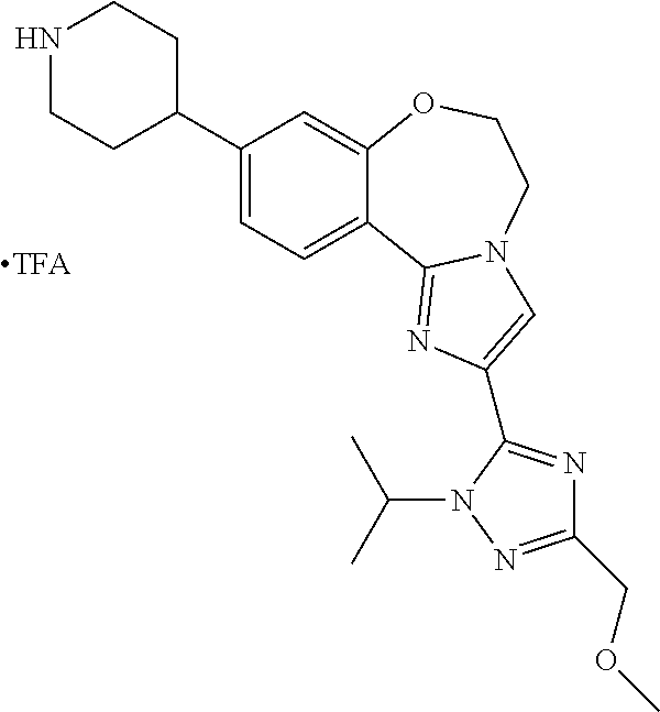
C1(C2CCNCC2)=CC=C2C(=C1)OCCN1C2=NC(C2=NC(COC)=NN2C(C)C)=C1
